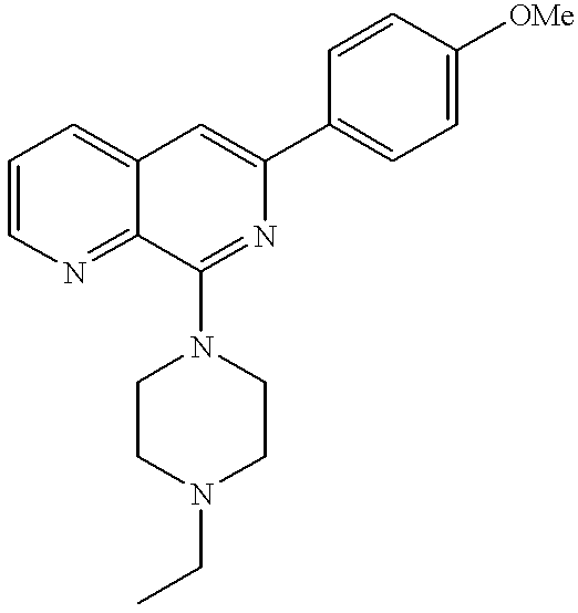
C1=CN=C2C(=C1)C=C(C1=CC=C([OMe])C=C1)N=C2N1CCN(CC)CC1
